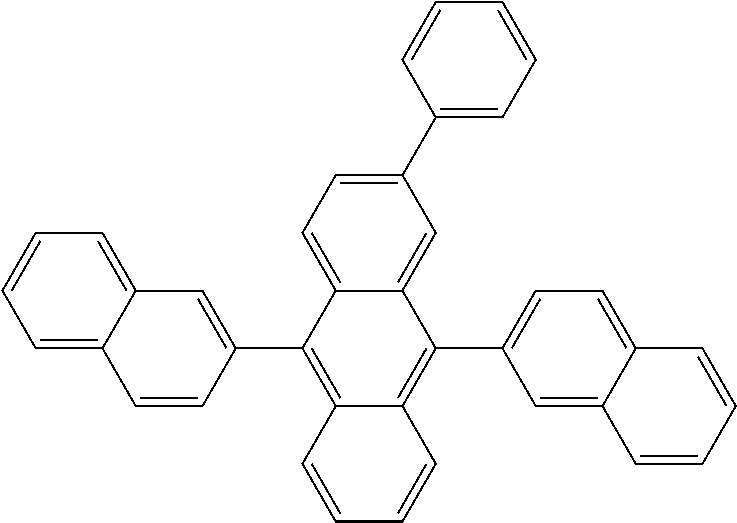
C1=C2C(=CC=C1)C=C(C1=C3C(=C(C4=CC=C5C(=C4)C=CC=C5)C4=CC(C5=CC=CC=C5)=CC=C14)C=CC=C3)C=C2
